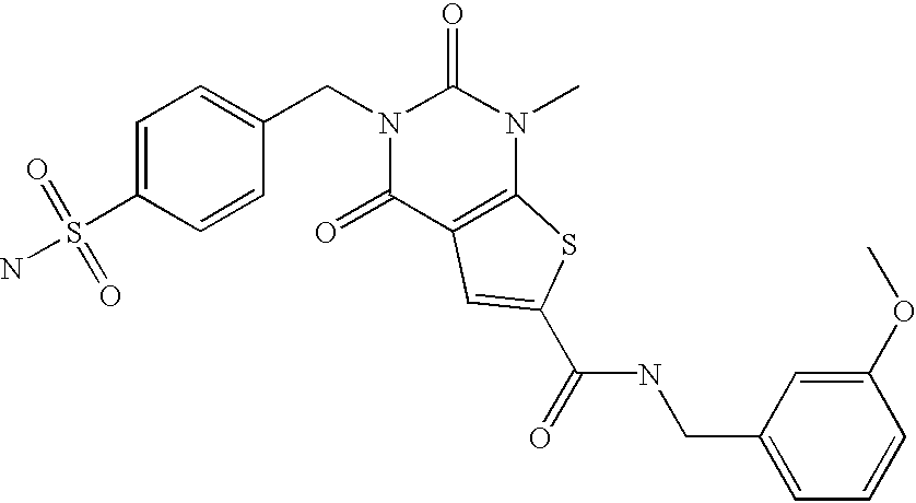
C(N1C(=O)N(C)C2=C(C1=O)C=C(C(NCC1=CC=CC(OC)=C1)=O)S2)C1=CC=C(S(=O)(=O)N)C=C1
